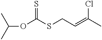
O(C(C)C)C(SCC=C(C)Cl)=S
